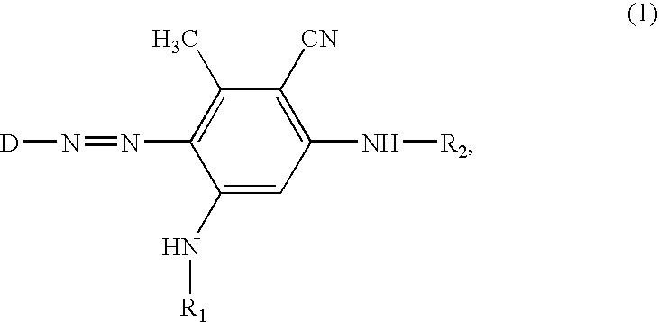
[D]N=NC1=C(C)C([CN])=C(N[R2])C=C1N[R1]
